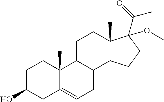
OC1CC2=CCC3C(C2(C)CC1)CCC1(C)C3CCC1(C(C)=O)OC
